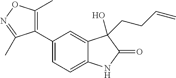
C1(C2=CC=C3C(=C2)C(O)(CCC=C)C(=O)N3)=C(C)ON=C1C
